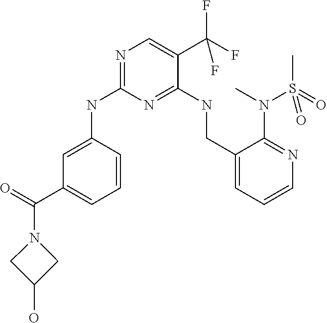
C1=C(NC2=NC=C(C(F)(F)F)C(NCC3=CC=CN=C3N(S(C)(=O)=O)C)=N2)C=CC=C1C(=O)N1CC(O)C1
